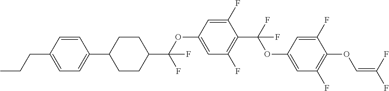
C1(CCC)=CC=C(C2CCC(C(OC3=CC(F)=C(C(F)(OC4=CC(F)=C(OC=C(F)F)C(F)=C4)F)C(F)=C3)(F)F)CC2)C=C1
